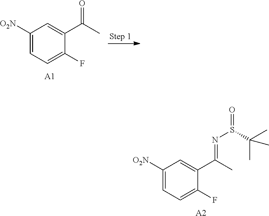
C1([O2N])=CC=C(F)C(C(C)=NS(C(C)(C)C)=O)=C1.[A2].C1([O2N])=CC=C(F)C(C(C)=O)=C1.[A1]
